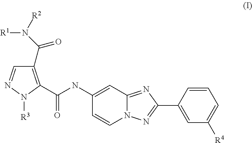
C1(C(N([R2])[R1])=O)=C(C(NC2=CC3=NC(C4=CC([R4])=CC=C4)=NN3C=C2)=O)N([R3])N=C1
